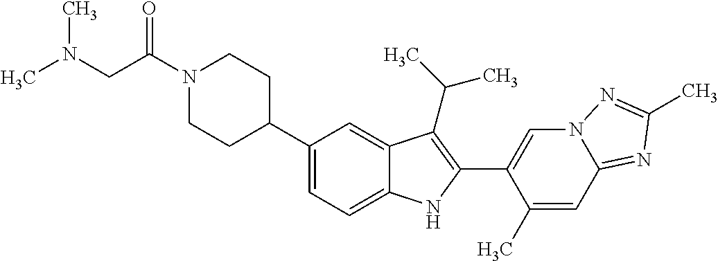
C(N1CCC(C2=CC=C3C(=C2)C(C(C)C)=C(C2=CN4C(=NC(C)=N4)C=C2C)N3)CC1)(CN(C)C)=O
